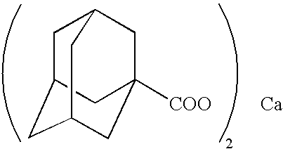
C1C2CC3CC([COO])(CC1C3)C2.[Ca]
